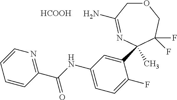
O1CC(N)=NC(C2=CC(NC(C3=NC=CC=C3)=O)=CC=C2F)(C)C(F)(F)C1.[HCOOH]
